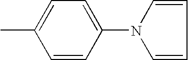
CC1=CC=C(N2C=CC=C2)C=C1
